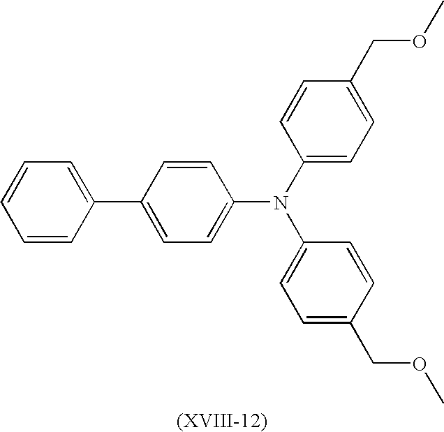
C1=C(C2=CC=CC=C2)C=CC(N(C2=CC=C(COC)C=C2)C2=CC=C(COC)C=C2)=C1
